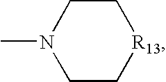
C1C[R13]CCN1C
